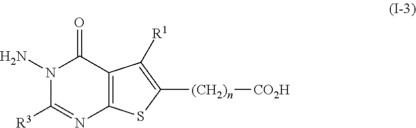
N1(N)C([R3])=NC2=C(C1=O)C([R1])=C([(CH2)n][CO2H])S2
